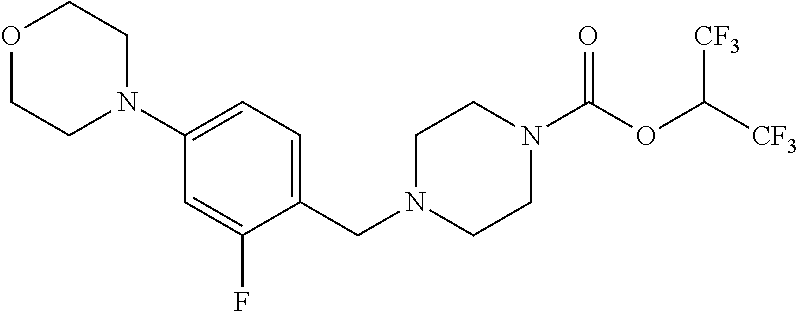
C1N(CC2=CC=C(N3CCOCC3)C=C2F)CCN(C(OC([CF3])[CF3])=O)C1
